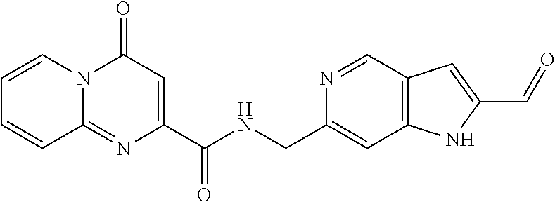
C1=CN2C(=NC(C(NCC3=CC4=C(C=N3)C=C(C=O)N4)=O)=CC2=O)C=C1
